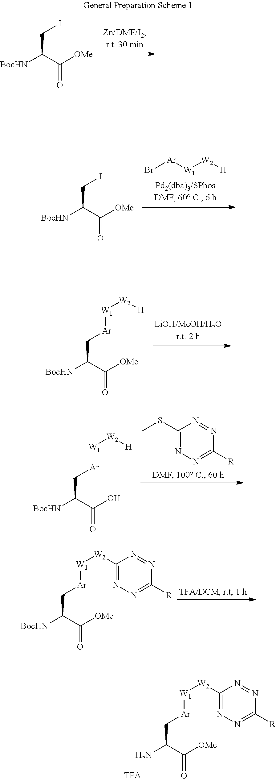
[BocHN]C(C([OMe])=O)CI.Br[Ar][W1][W2][H].[BocHN]C(C([OMe])=O)CI.[BocHN]C(C([OMe])=O)C[Ar][W1][W2][H].CSC1=NN=C([R])N=N1.[BocHN]C(C(O)=O)C[Ar][W1][W2][H].[BocHN]C(C([OMe])=O)C[Ar][W1][W2]C1=NN=C([R])N=N1.NC(C([OMe])=O)C[Ar][W1][W2]C1=NN=C([R])N=N1
